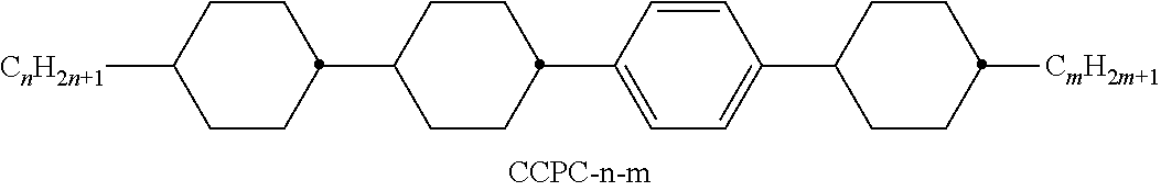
C1CC(C2CCC(C3=CC=C(C4CCC([CmH2m+1])CC4)C=C3)CC2)CCC1[CnH2n+1]
